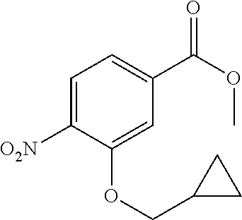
C1=C([O2N])C(OCC2CC2)=CC(C(OC)=O)=C1
